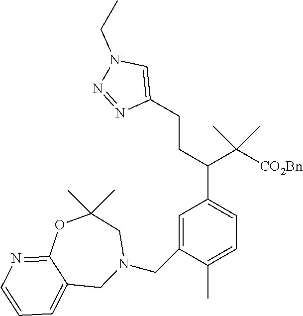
C1=C(CN2CC(C)(C)OC3=NC=CC=C3C2)C(C)=CC=C1C(C([CO2Bn])(C)C)CCC1=CN(CC)N=N1
